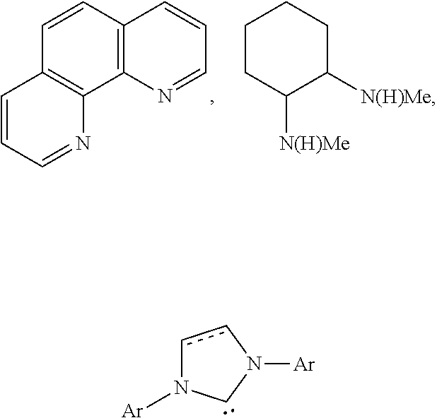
C1=CC=NC2=C1C=CC1=C2N=CC=C1.C1CC([N(H)Me])C([N(H)Me])CC1.c1cN([Ar])CN1[Ar]
